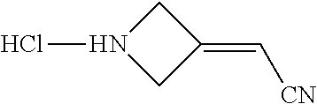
C1N(Cl)CC1=C[CN]
